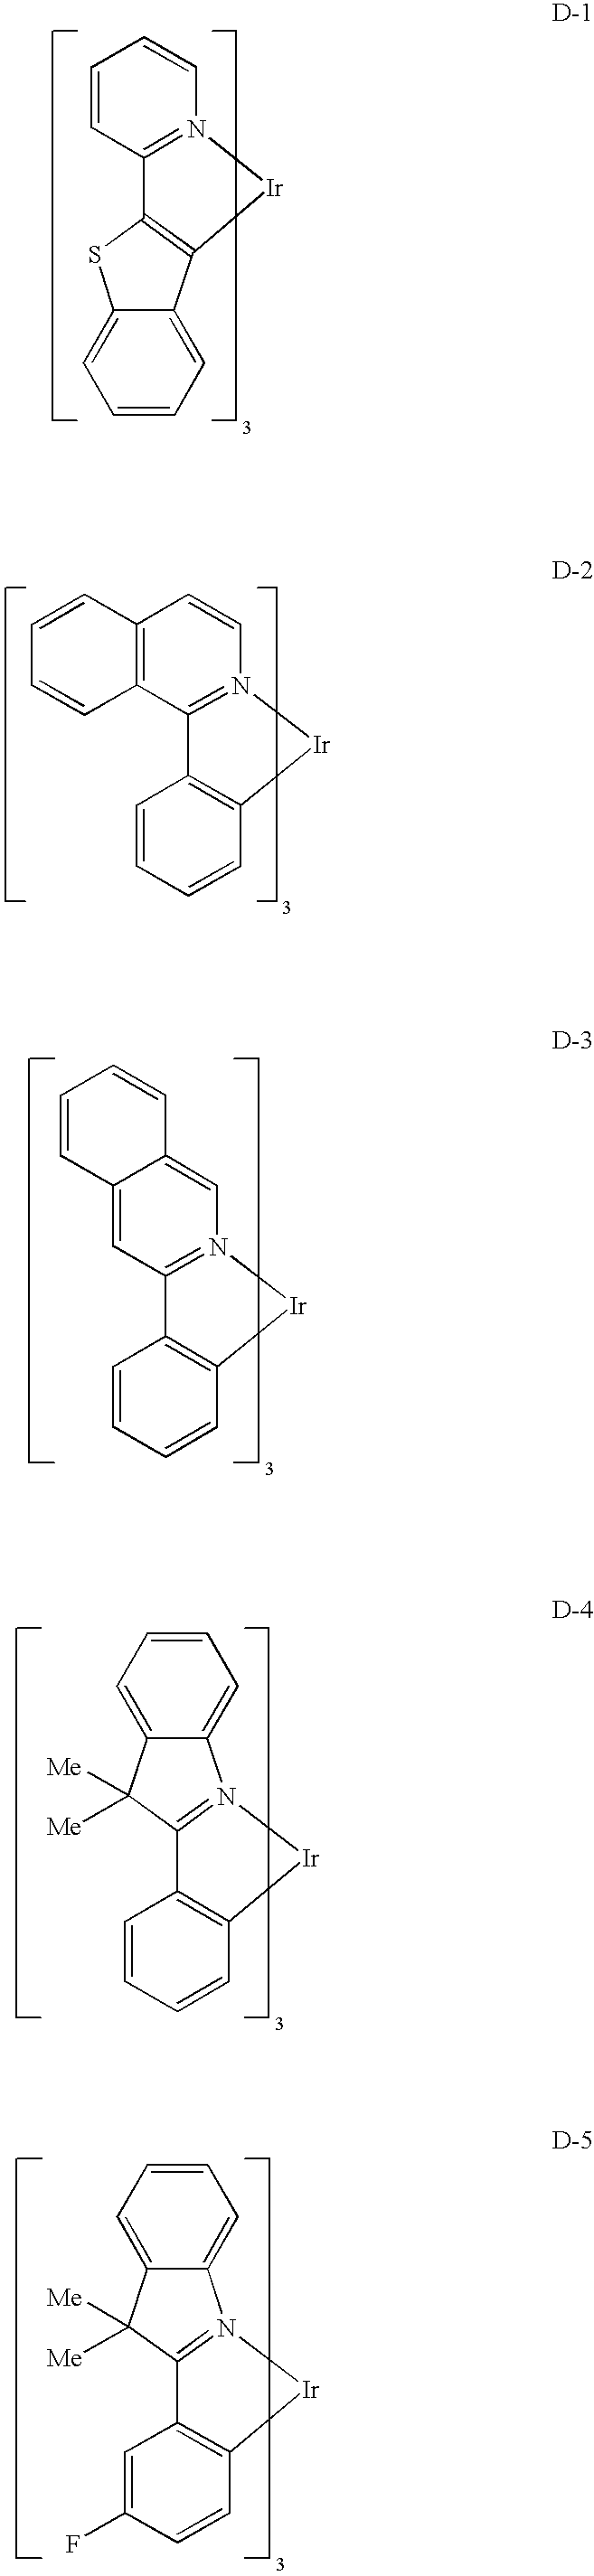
C1=CC2=N(C=C1)[Ir]C1=C2SC2=CC=CC=C21.C12=C(C3=N(C=C1)[Ir]C1=C3C=CC=C1)C=CC=C2.C12=CC3=N(C=C1C=CC=C2)[Ir]C1=C3C=CC=C1.C1=CC=C2C(=C1)N1=C(C2([Me])[Me])C2=C(C=CC=C2)[Ir]1.C1=CC=C2C(=C1)N1=C(C2([Me])[Me])C2=C(C=CC(F)=C2)[Ir]1
